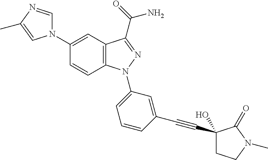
N1(C2=CC3=C(C=C2)N(C2=CC=CC(C#CC4(O)CCN(C)C4=O)=C2)N=C3C(=O)N)C=NC(C)=C1
